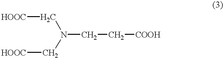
[HOOC]CN(CC[COOH])C[HOOC]
